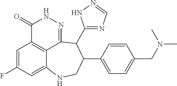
C1=C(F)C=C2C3=C1C(=O)NN=C3C(C1=NC=NN1)C(C1=CC=C(CN(C)C)C=C1)CN2
